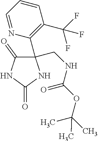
C1(C2=C(C(F)(F)F)C=CC=N2)(CNC(OC(C)(C)C)=O)C(=O)NC(=O)N1
